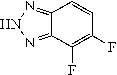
C12=NNN=C1C=CC(F)=C2F
